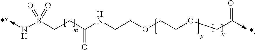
C<-NS(CCC(NCCOCCOCC(=O)->C)=O)(=O)=O
